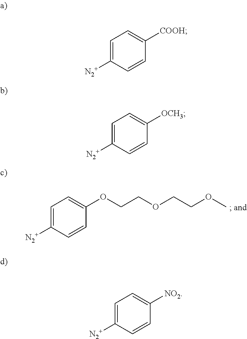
C1=C([N2+])C=CC(OCCOCCOC)=C1.C1=C([N2+])C=CC([COOH])=C1.C1=C([N2+])C=CC([OCH3])=C1.C1=C([N2+])C=CC([NO2])=C1
